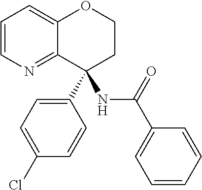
C1=CN=C2C(=C1)OCCC2(NC(C1=CC=CC=C1)=O)C1=CC=C(Cl)C=C1
